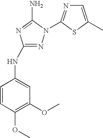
N1=C(NC2=CC(OC)=C(OC)C=C2)N=C(N)N1C1=NC=C(C)S1
